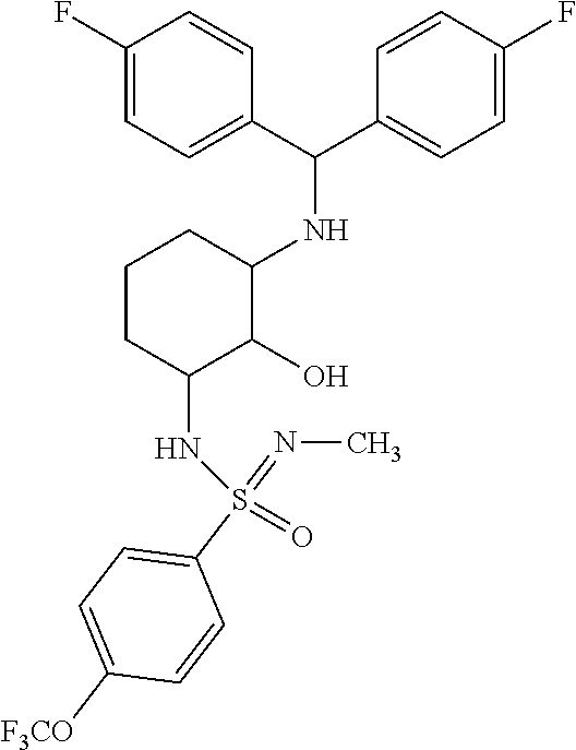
C(NC1CCCC(NS(=O)(C2=CC=C([F3CO])C=C2)=NC)C1O)(C1=CC=C(F)C=C1)C1=CC=C(F)C=C1
